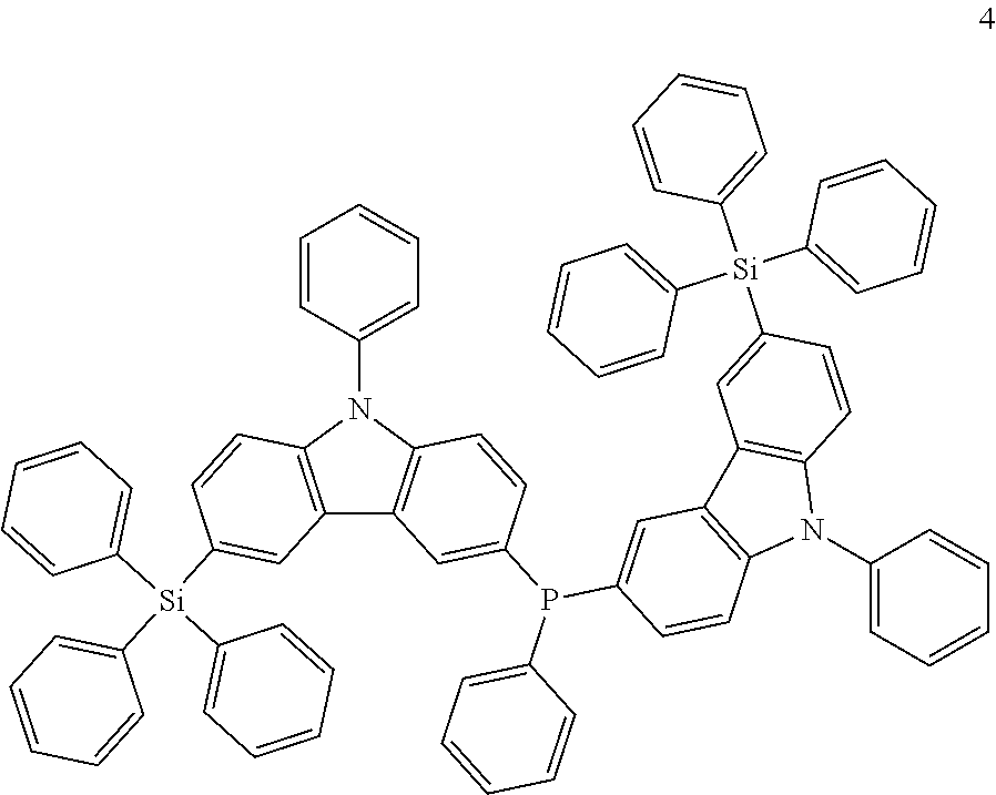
C1=CC(N2C3=C(C4=C2C=CC(P(C2=CC=CC=C2)C2=CC5=C(C=C2)N(C2=CC=CC=C2)C2=C5C=C([Si](C5=CC=CC=C5)(C5=CC=CC=C5)C5=CC=CC=C5)C=C2)=C4)C=C([Si](C2=CC=CC=C2)(C2=CC=CC=C2)C2=CC=CC=C2)C=C3)=CC=C1
